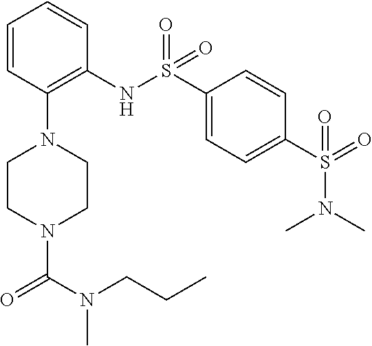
N(C)(CCC)C(=O)N1CCN(C2=C(NS(=O)(=O)C3=CC=C(S(=O)(=O)N(C)C)C=C3)C=CC=C2)CC1
